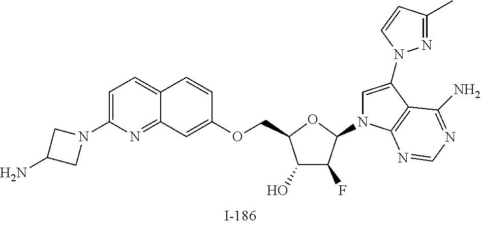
C1(O)C(F)C(N2C=C(N3N=C(C)C=C3)C3=C2N=CN=C3N)OC1COC1=CC2=NC(N3CC(N)C3)=CC=C2C=C1
